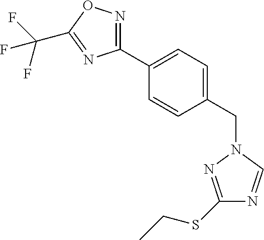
C1(C2=CC=C(CN3N=C(SCC)N=C3)C=C2)=NOC(C(F)(F)F)=N1
